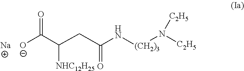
O=C(C(CC(N[(CH2)3]N([C2H5])[C2H5])=O)[NHC12H25])[O-].[Na]
